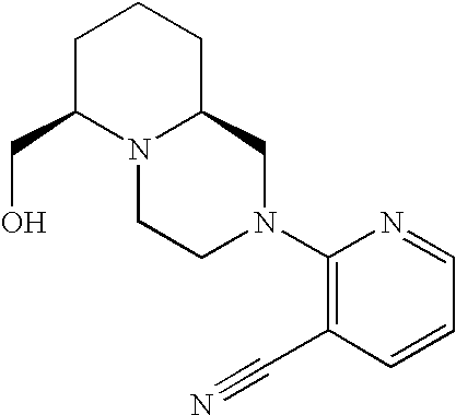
C(C1N2C(CCC1)CN(C1=C(C#N)C=CC=N1)CC2)O
